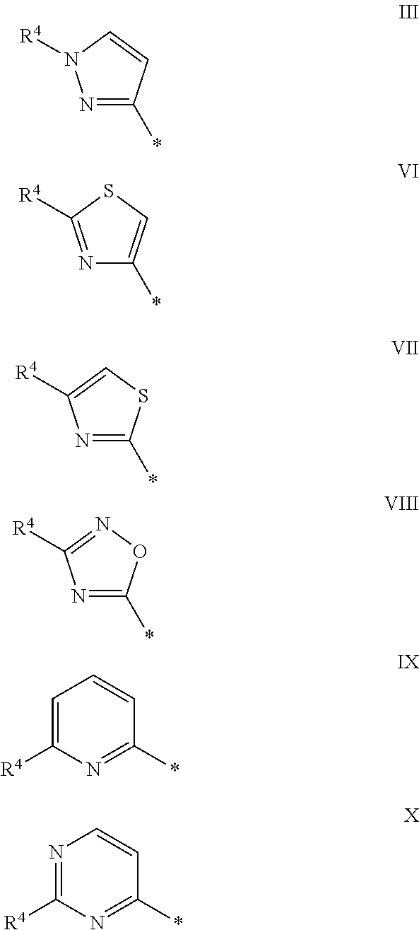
N1=C(*)C=CN1[R4].N1=C([R4])SC=C1*.N1=C(*)SC=C1[R4].C1=C([R4])N=C(*)C=C1.N1=C([R4])N=C(*)C=C1.N1=C(*)ON=C1[R4]
